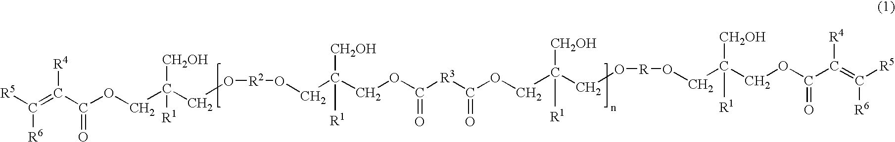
[R5]C(=C(C(OCC(CO[R2]OCC(COC([R3]C(=O)OCC(CO[R]OCC(COC(C(=C([R5])[R6])[R4])=O)([R1])[CH2OH])([R1])[CH2OH])=O)([R1])[CH2OH])([R1])[CH2OH])=O)[R4])[R6]
